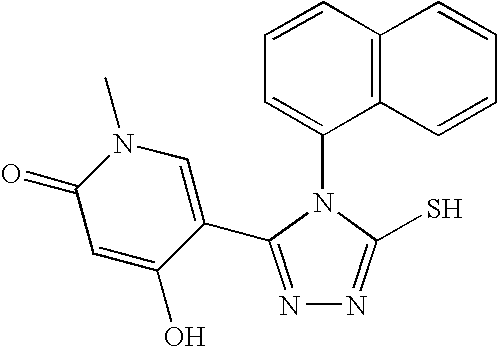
N1=C(C2=CN(C)C(=O)C=C2O)N(C2=CC=CC3=C2C=CC=C3)C(S)=N1
